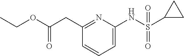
C1(CC(OCC)=O)=NC(NS(C2CC2)(=O)=O)=CC=C1
